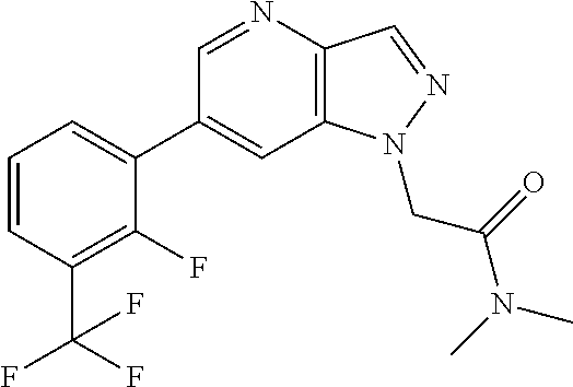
C1(C2=CC=CC(C(F)(F)F)=C2F)=CC2=C(C=NN2CC(=O)N(C)C)N=C1
